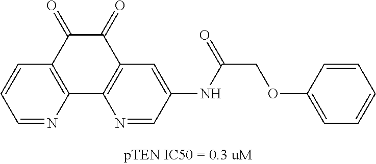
C1=NC2=C(C=C1)C(=O)C(=O)C1=C2N=CC(NC(COC2=CC=CC=C2)=O)=C1
